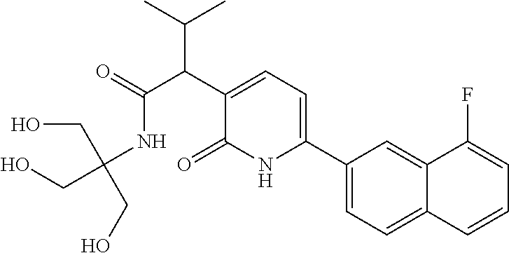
C1(C2=CC=C(C(C(C)C)C(NC(CO)(CO)CO)=O)C(=O)N2)=CC=C2C(=C1)C(F)=CC=C2
